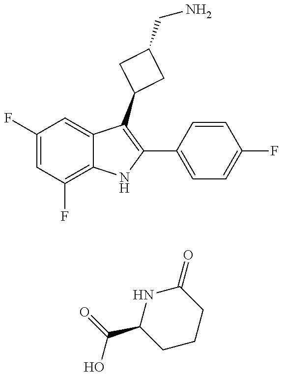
C1(F)=CC(F)=C2C(=C1)C(C1CC(CN)C1)=C(C1=CC=C(F)C=C1)N2.C1CCC(=O)NC1C(=O)O
